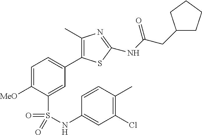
C1=C([MeO])C(S(NC2=CC(Cl)=C(C)C=C2)(=O)=O)=CC(C2=C(C)N=C(NC(=O)CC3CCCC3)S2)=C1
